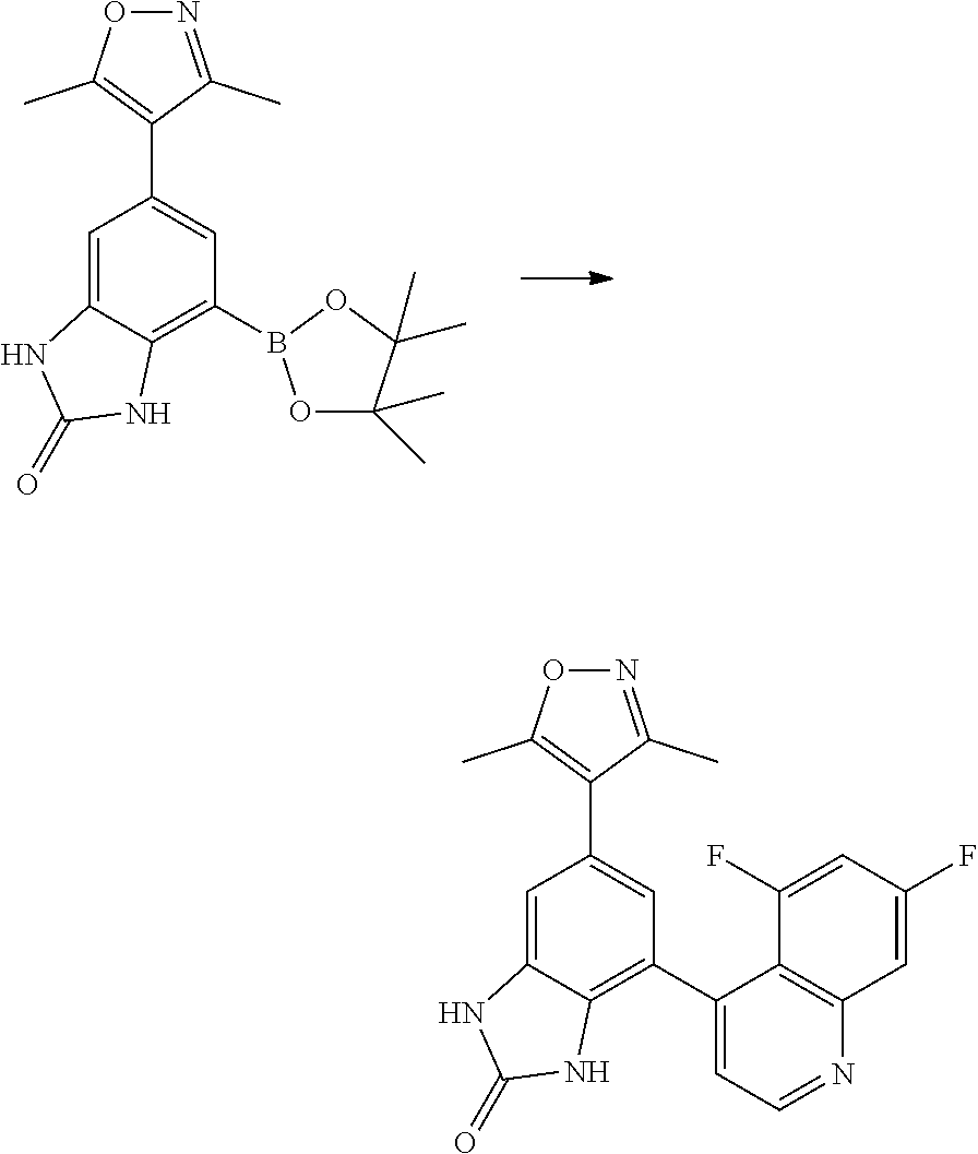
C1(B2OC(C)(C)C(C)(C)O2)=C2C(=CC(C3=C(C)ON=C3C)=C1)NC(=O)N2.C1(C2=CC=NC3=C2C(F)=CC(F)=C3)=C2C(=CC(C3=C(C)ON=C3C)=C1)NC(=O)N2
